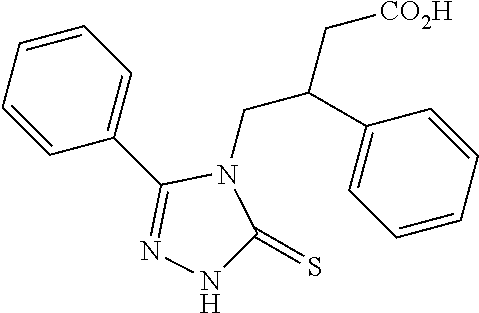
C1=CC(C2=NNC(=S)N2CC(C[CO2H])C2=CC=CC=C2)=CC=C1
